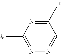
C1(C)=NC(C)=NN=C1
